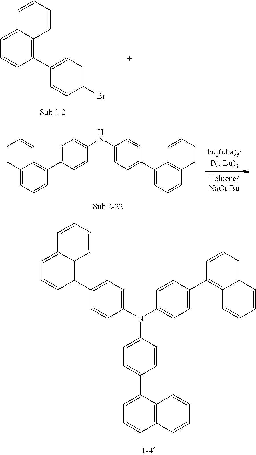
C1(C2=C3C(=CC=C2)C=CC=C3)=CC=C(N(C2=CC=C(C3=C4C(=CC=C3)C=CC=C4)C=C2)C2=CC=C(C3=CC=CC4=C3C=CC=C4)C=C2)C=C1.C1=C2C(=C(C3=CC=C(Br)C=C3)C=C1)C=CC=C2.C1=C(C2=C3C(=CC=C2)C=CC=C3)C=CC(NC2=CC=C(C3=CC=CC4=C3C=CC=C4)C=C2)=C1
